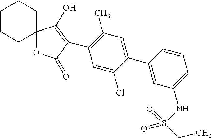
O1C(=O)C(C2=C(C)C=C(C3=CC(NS(CC)(=O)=O)=CC=C3)C(Cl)=C2)=C(O)C12CCCCC2
